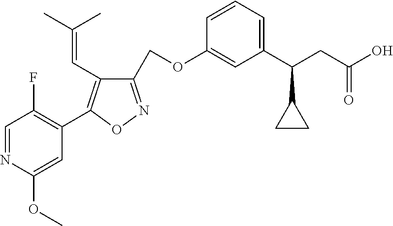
C1=NC(OC)=CC(C2=C(C=C(C)C)C(COC3=CC(C(CC(O)=O)C4CC4)=CC=C3)=NO2)=C1F
